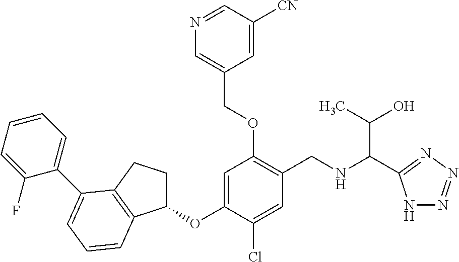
C1(OC2=CC(OCC3=CN=CC([CN])=C3)=C(CNC(C(C)O)C3=NN=NN3)C=C2Cl)CCC2=C1C=CC=C2C1=CC=CC=C1F
